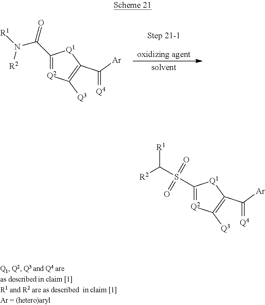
C1(C(N([R2])[R1])=O)=[Q2]C([Q3])=C(C(=[Q4])[Ar])[Q1]1.C1(S(=O)(=O)C([R2])[R1])=[Q2]C([Q3])=C(C(=[Q4])[Ar])[Q1]1
